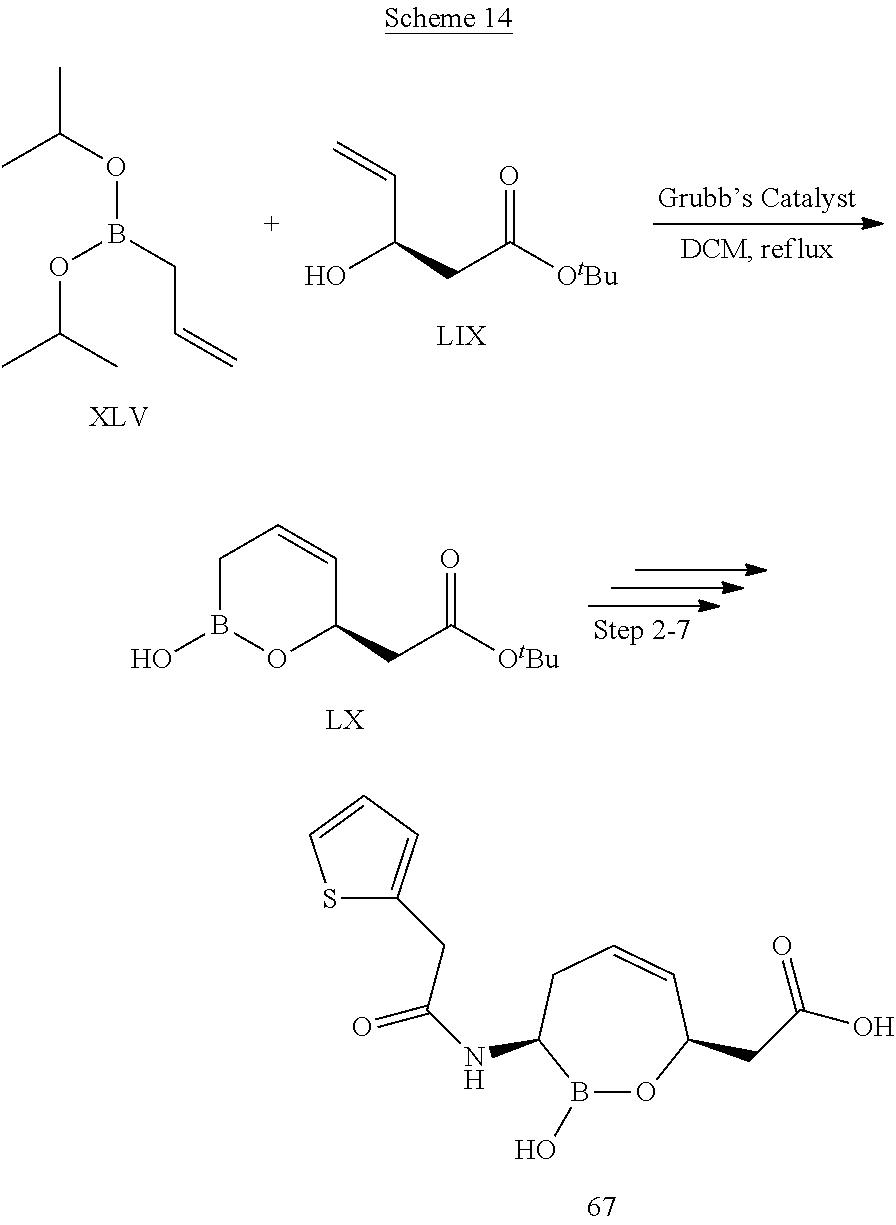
CC(OB(CC=C)OC(C)C)C.OC(CC([OtBu])=O)C=C.B1(O)OC(CC(O)=O)C=CCC1NC(=O)CC1=CC=CS1.C1B(O)OC(CC([OtBu])=O)C=C1
